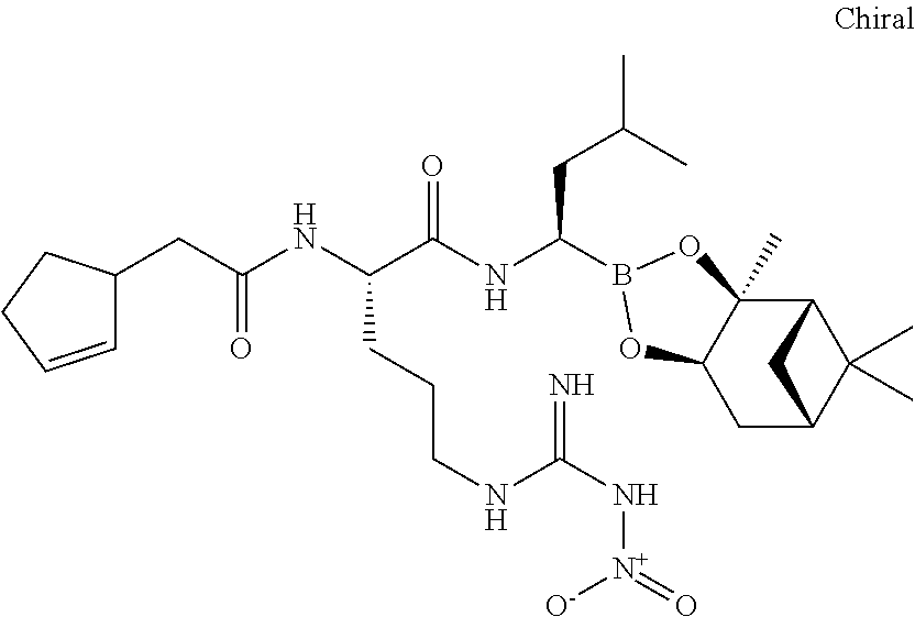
C12C3(C)C(CC(C1(C)C)C2)OB(C(NC(C(NC(CC1C=CCC1)=O)CCCNC(N[N+]([O-])=O)=N)=O)CC(C)C)O3
